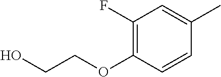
C1(F)=C(OCCO)C=CC(C)=C1
